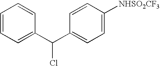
C1=CC=C(C(C2=CC=C([NHSO2CF3])C=C2)Cl)C=C1
